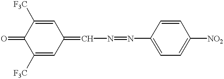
C1([F3C])=CC(=CN=NC2=CC=C([NO2])C=C2)C=C([F3C])C1=O
